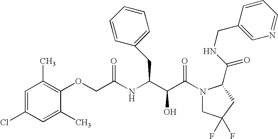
C1(Cl)=CC(C)=C(OCC(NC(C(C(N2CC(F)(F)CC2C(NCC2=CN=CC=C2)=O)=O)O)CC2=CC=CC=C2)=O)C(C)=C1
